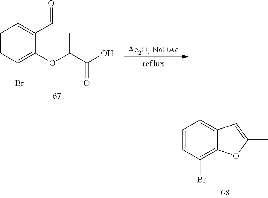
C12=CC=CC(Br)=C1OC(C)=C2.C1(C=O)=CC=CC(Br)=C1OC(C(=O)O)C
